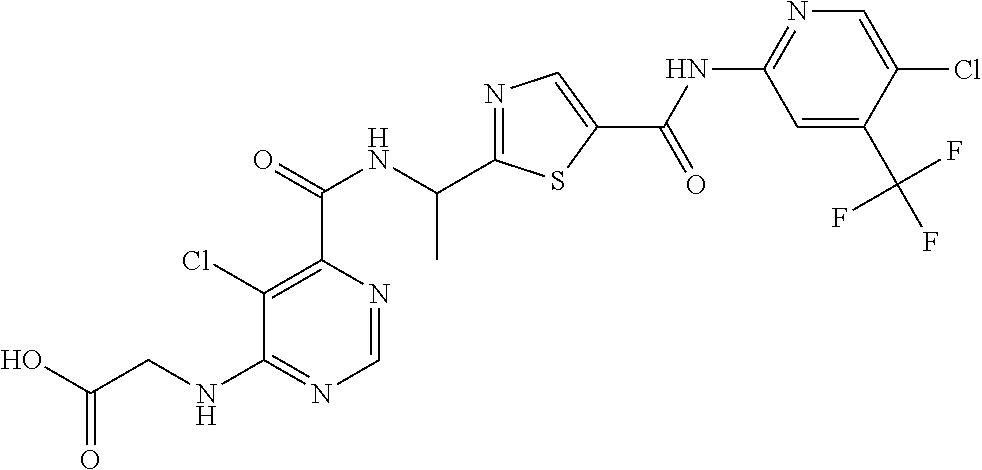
N1=C(C(NC(C2=C(Cl)C(NCC(O)=O)=NC=N2)=O)C)SC(C(=O)NC2=NC=C(Cl)C(C(F)(F)F)=C2)=C1
